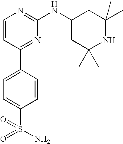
C1=CC(C2=CC=C(S(=O)(N)=O)C=C2)=NC(NC2CC(C)(C)NC(C)(C)C2)=N1
